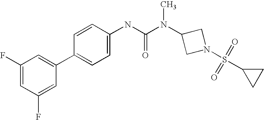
C1(F)=CC(F)=CC(C2=CC=C(NC(N(C3CN(S(=O)(=O)C4CC4)C3)C)=O)C=C2)=C1
